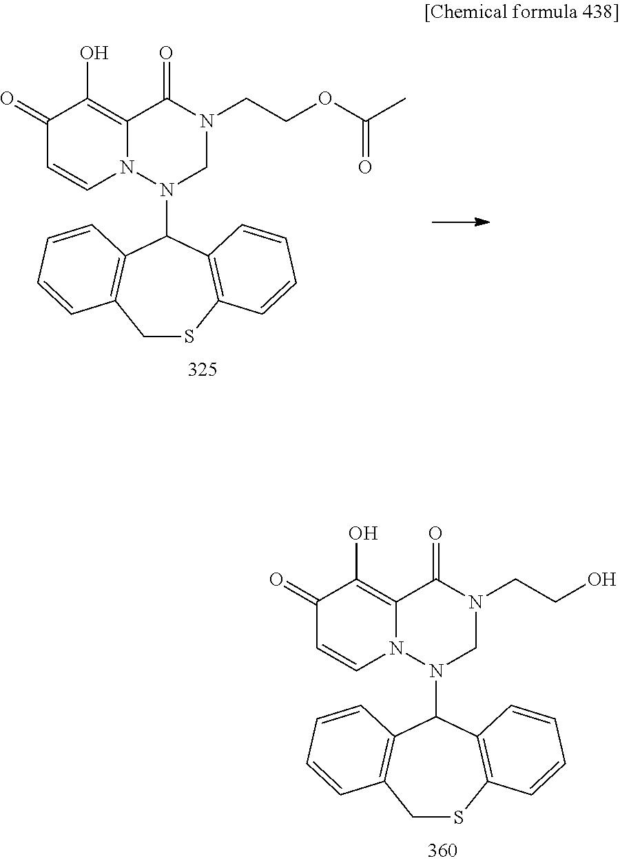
C1SC2=C(C(N3CN(CCO)C(=O)C4=C(O)C(=O)C=CN34)C3=C1C=CC=C3)C=CC=C2.C1SC2=C(C(N3CN(CCOC(C)=O)C(=O)C4=C(O)C(=O)C=CN34)C3=C1C=CC=C3)C=CC=C2
